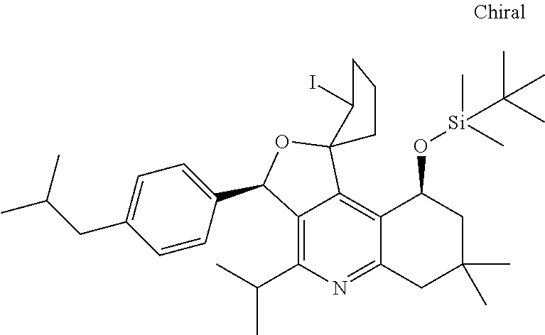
C12=C(C(C)C)N=C3C(=C1C1(OC2C2=CC=C(CC(C)C)C=C2)C(I)CCC1)C(O[Si](C)(C)C(C)(C)C)CC(C)(C)C3
